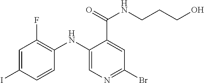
C1=C(I)C=CC(NC2=CN=C(Br)C=C2C(=O)NCCCO)=C1F
